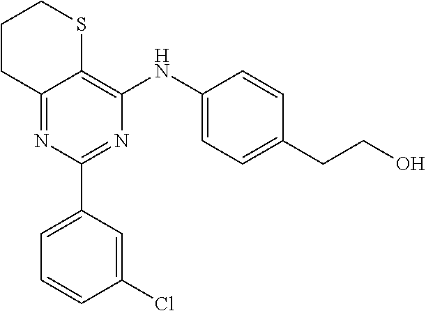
C12=NC(C3=CC=CC(Cl)=C3)=NC(NC3=CC=C(CCO)C=C3)=C1SCCC2
